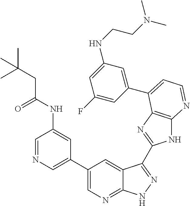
C1=NC=C(C2=CN=C3C(=C2)C(C2=NC4=C(N2)N=CC=C4C2=CC(NCCN(C)C)=CC(F)=C2)=NN3)C=C1NC(CC(C)(C)C)=O
